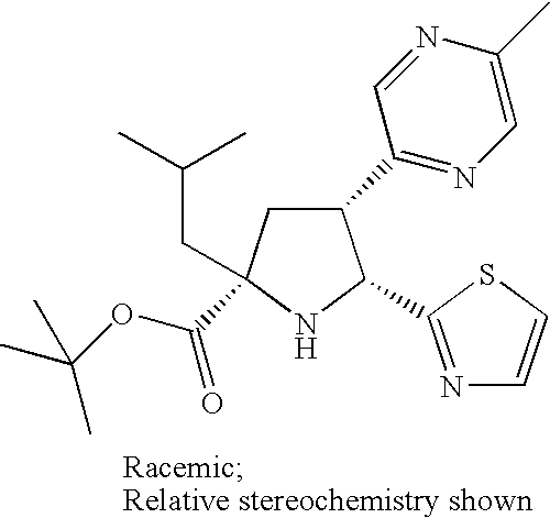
C1(C2=NC=C(C)N=C2)CC(C(OC(C)(C)C)=O)(CC(C)C)NC1C1=NC=CS1
